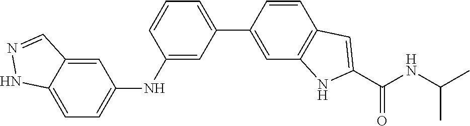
C1=CC=C(C2=CC3=C(C=C2)C=C(C(NC(C)C)=O)N3)C=C1NC1=CC=C2C(=C1)C=NN2
